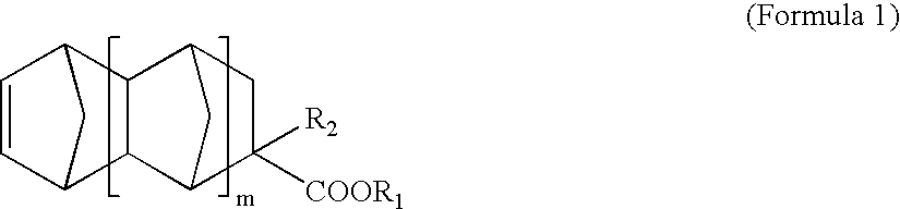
C1=CC2CC1C1C3C([R2])([COOR1])CC(C21)C3
